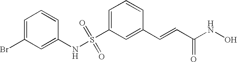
C1=C(S(NC2=CC(Br)=CC=C2)(=O)=O)C=C(C=CC(NO)=O)C=C1
